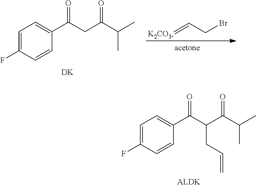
C1=C(F)C=CC(C(CC(C(C)C)=O)=O)=C1.[DK].[K2CO3]=CCBr.C1=C(F)C=CC(C(C(C(C(C)C)=O)CC=C)=O)=C1
